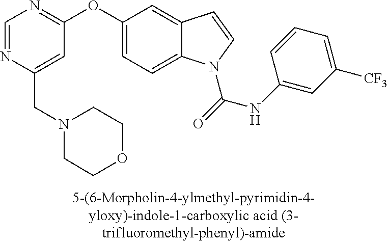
C1=NC(CN2CCOCC2)=CC(OC2=CC=C3C(=C2)C=CN3C(=O)NC2=CC([CF3])=CC=C2)=N1
